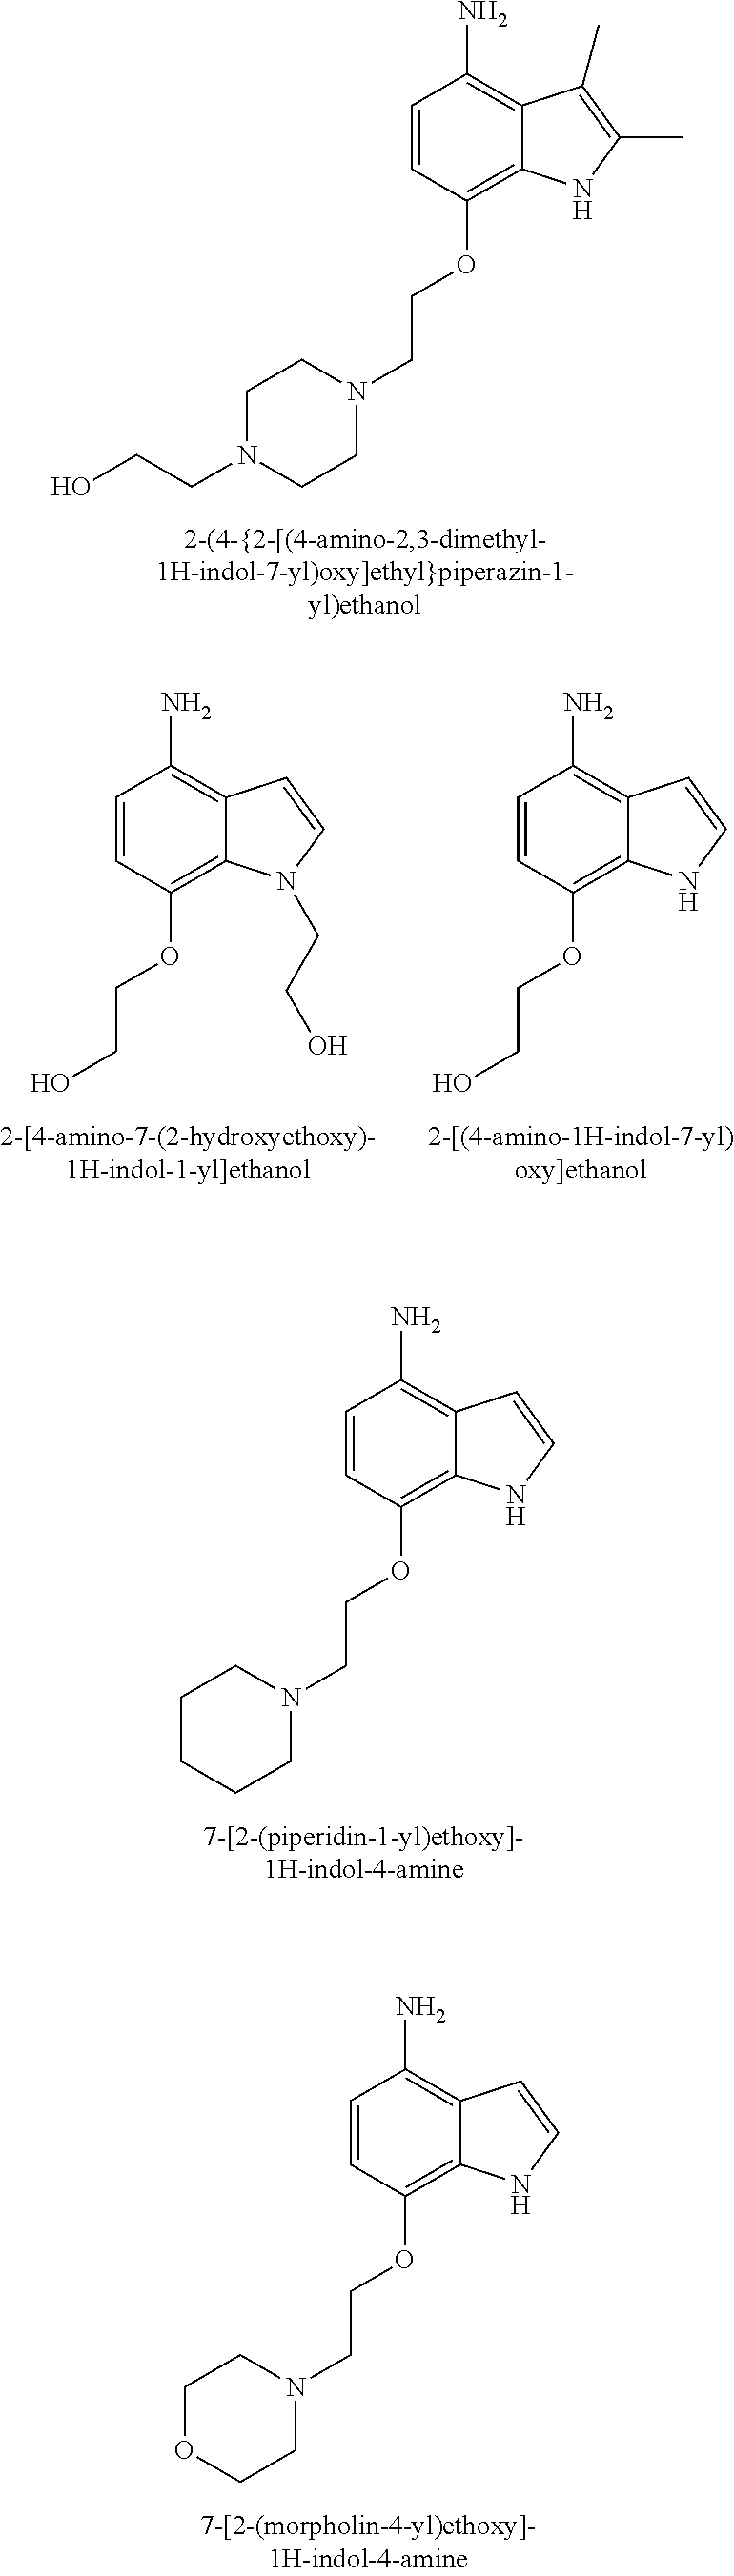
C1=CC(OCCN2CCCCC2)=C2C(=C1N)C=CN2.C1=CC(OCCN2CCOCC2)=C2C(=C1N)C=CN2.C1=CC(OCCN2CCN(CCO)CC2)=C2C(=C1N)C(C)=C(C)N2.C1=CC(OCCO)=C2C(=C1N)C=CN2CCO.C1=CC(OCCO)=C2C(=C1N)C=CN2
